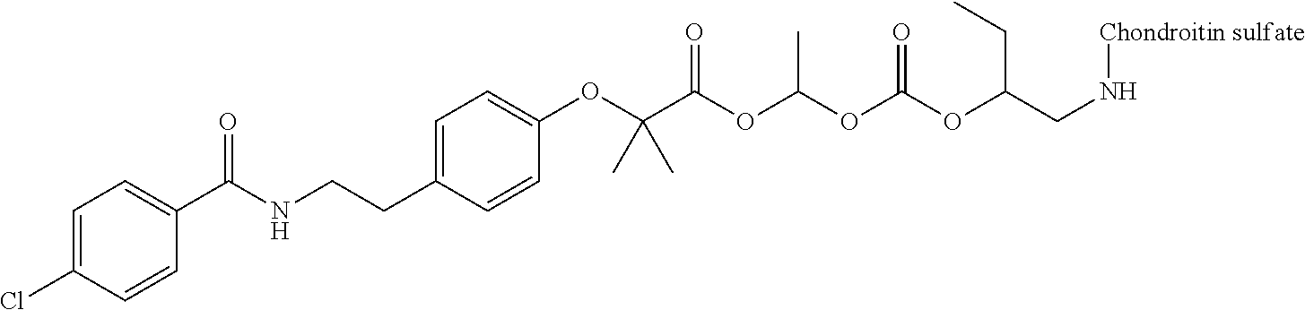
C1=C(Cl)C=CC(C(NCCC2=CC=C(OC(C(OC(OC(OC(CN[Chondroitin sulfate])CC)=O)C)=O)(C)C)C=C2)=O)=C1
